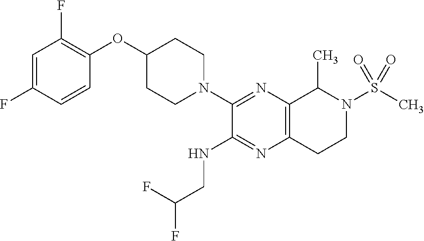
C1=C(F)C=CC(OC2CCN(C3=NC4=C(N=C3NCC(F)F)CCN(S(C)(=O)=O)C4C)CC2)=C1F
